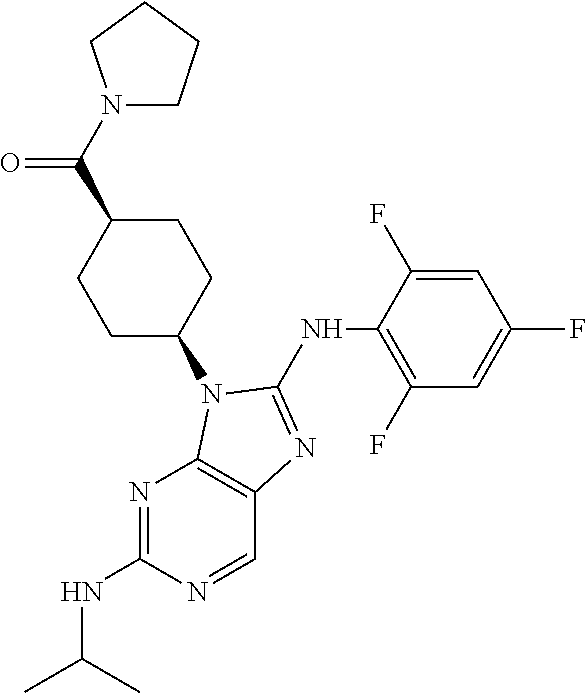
N1=C(NC(C)C)N=CC2=C1N(C1CCC(C(N3CCCC3)=O)CC1)C(NC1=C(F)C=C(F)C=C1F)=N2
